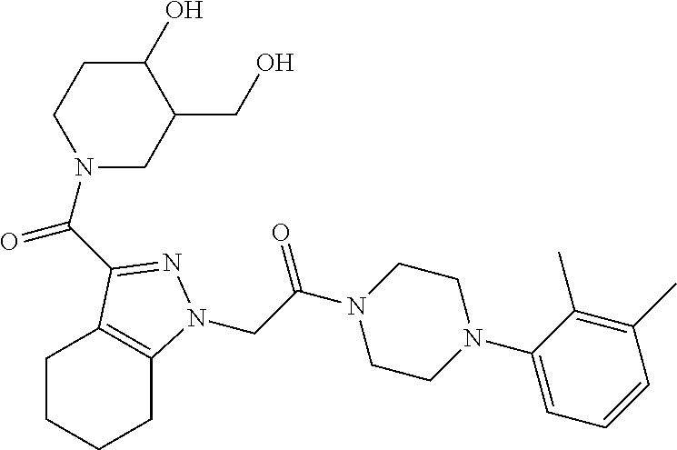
C(C(N1CCN(C2=CC=CC(C)=C2C)CC1)=O)N1C2=C(CCCC2)C(C(N2CC(CO)C(O)CC2)=O)=N1
